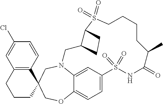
N12C3=CC(=CC=C3OCC3(C4=C(C=C(Cl)C=C4)CCC3)C1)S(=O)(=O)NC(=O)C(C)CCCCS(=O)(=O)C1C(C2)CC1
